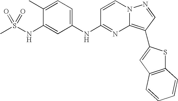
C1(C)=CC=C(NC2=NC3=C(C4=CC5=C(S4)C=CC=C5)C=NN3C=C2)C=C1NS(C)(=O)=O
